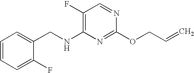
C1=CC=C(F)C(CNC2=C(F)C=NC(OCC=C)=N2)=C1
